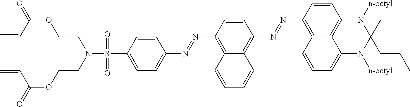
S(C1=CC=C(N=NC2=C3C(=C(N=NC4=C5C6=C(C=C4)N([n-octyl])C(C)(CCC)N([n-octyl])C6=CC=C5)C=C2)C=CC=C3)C=C1)(=O)(N(CCOC(=O)C=C)CCOC(=O)C=C)=O
